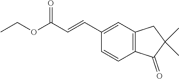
C1=CC2=C(C=C1C=CC(OCC)=O)CC(C)(C)C2=O
